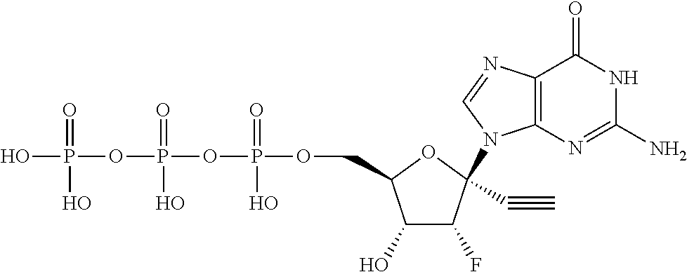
C1(O)C(F)C(N2C3=C(C(=O)NC(N)=N3)N=C2)(C#C)OC1COP(OP(OP(O)(=O)O)(=O)O)(=O)O
